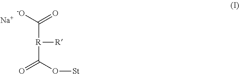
C([R]([R])C(=O)O[St])([-O])=O.[Na]
